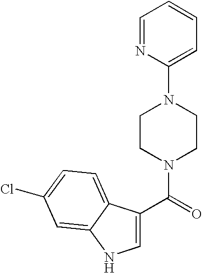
C1=NC(N2CCN(C(=O)C3=CNC4=CC(Cl)=CC=C34)CC2)=CC=C1
